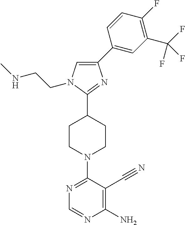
N1=C(N2CCC(C3=NC(C4=CC(C(F)(F)F)=C(F)C=C4)=CN3CCNC)CC2)C(C#N)=C(N)N=C1
